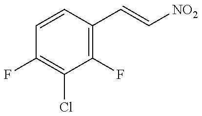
C1=CC(C=C[NO2])=C(F)C(Cl)=C1F
